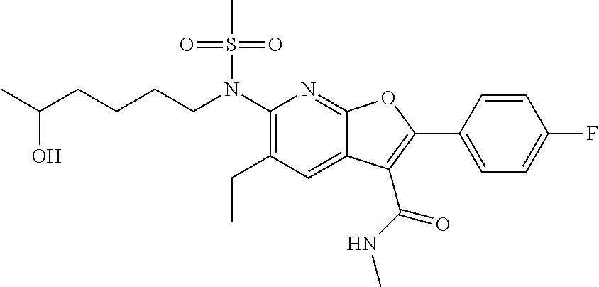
C1(N(CCCCC(C)O)S(C)(=O)=O)=C(CC)C=C2C(=N1)OC(C1=CC=C(F)C=C1)=C2C(NC)=O
